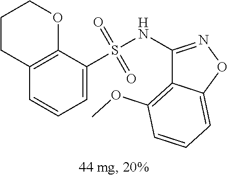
C1=CC=C(S(NC2=NOC3=CC=CC(OC)=C23)(=O)=O)C2=C1CCCO2
